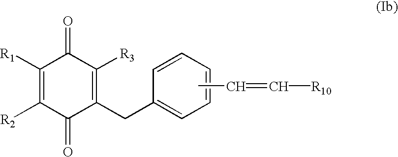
C1(=O)C([R1])=C([R2])C(=O)C(CC2=CC=CC=C2)=C1[R3].CC=C[R10]
